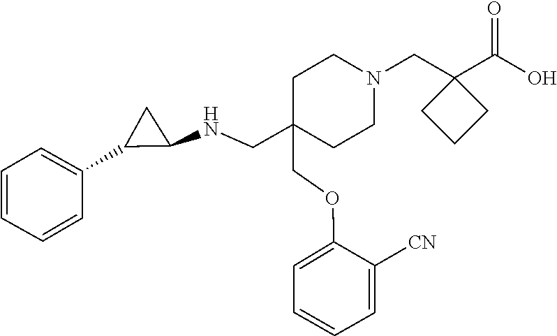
C(OC1=CC=CC=C1[CN])C1(CNC2C(C3=CC=CC=C3)C2)CCN(CC2(C(O)=O)CCC2)CC1
